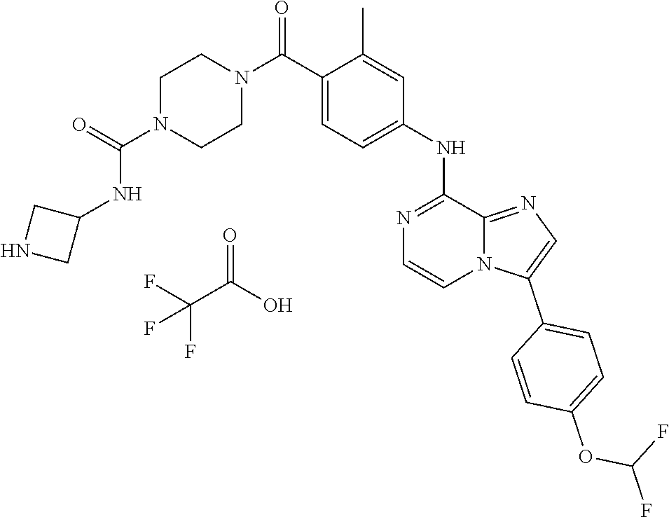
C1=CC(C2=CN=C3N2C=CN=C3NC2=CC=C(C(N3CCN(C(NC4CNC4)=O)CC3)=O)C(C)=C2)=CC=C1OC(F)F.FC(C(O)=O)(F)F
